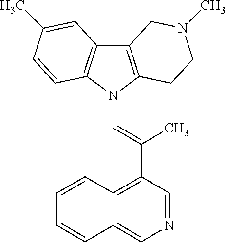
C12=C(N(C=C(C3=C4C(=CN=C3)C=CC=C4)C)C3=C1C=C(C)C=C3)CCN(C)C2
